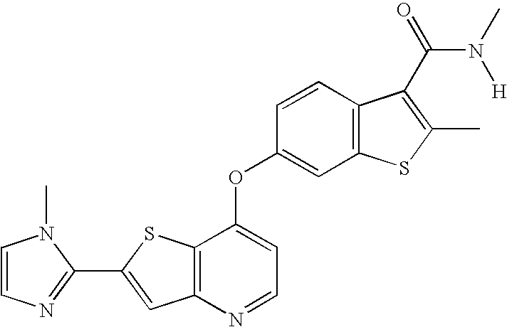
C12=C(N=CC=C1OC1=CC3=C(C=C1)C(C(N([H])C)=O)=C(C)S3)C=C(C1=NC=CN1C)S2
